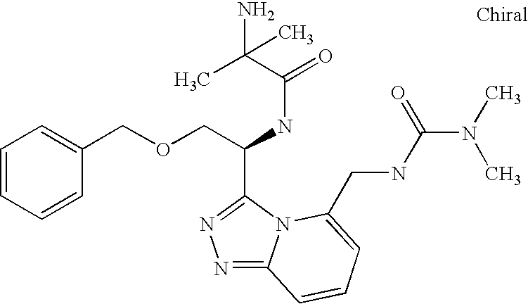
C(C(NC(=O)C(C)(N)C)C1=NN=C2N1C(CNC(N(C)C)=O)=CC=C2)OCC1=CC=CC=C1
